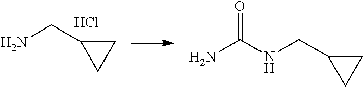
NCC1CC1.Cl.NC(NCC1CC1)=O
